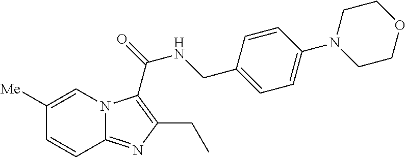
C1([Me])=CN2C(=NC(CC)=C2C(=O)NCC2=CC=C(N3CCOCC3)C=C2)C=C1
